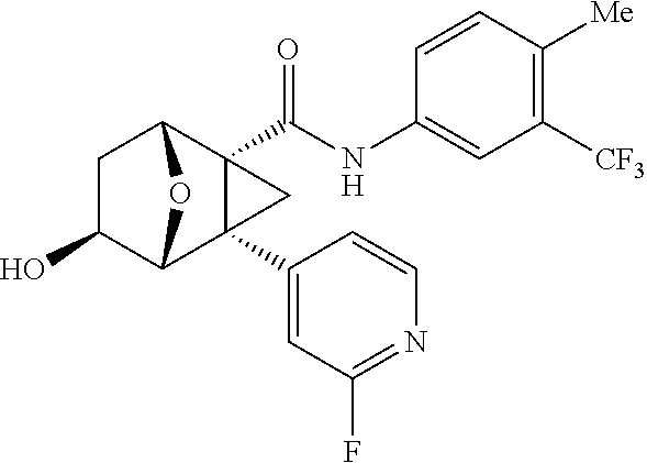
C1C(O)C2C3(C4=CC(F)=NC=C4)C(C(NC4=CC([CF3])=C([Me])C=C4)=O)(C1O2)C3
